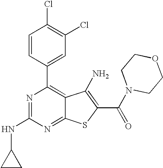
C1=CC(C2=C3C(=NC(NC4CC4)=N2)SC(C(=O)N2CCOCC2)=C3N)=CC(Cl)=C1Cl
